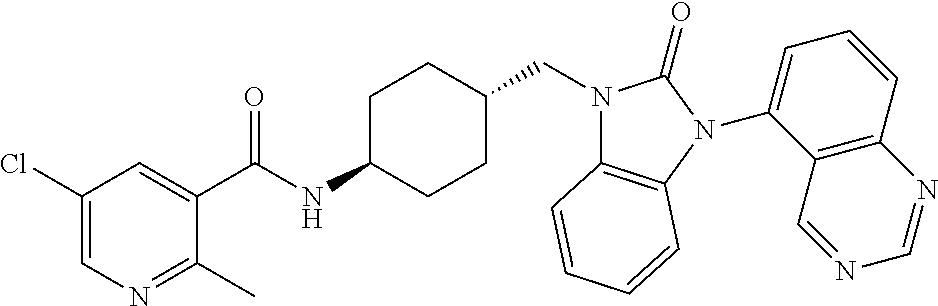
C1(Cl)=CN=C(C)C(C(NC2CCC(CN3C4=C(N(C5=CC=CC6=C5C=NC=N6)C3=O)C=CC=C4)CC2)=O)=C1
